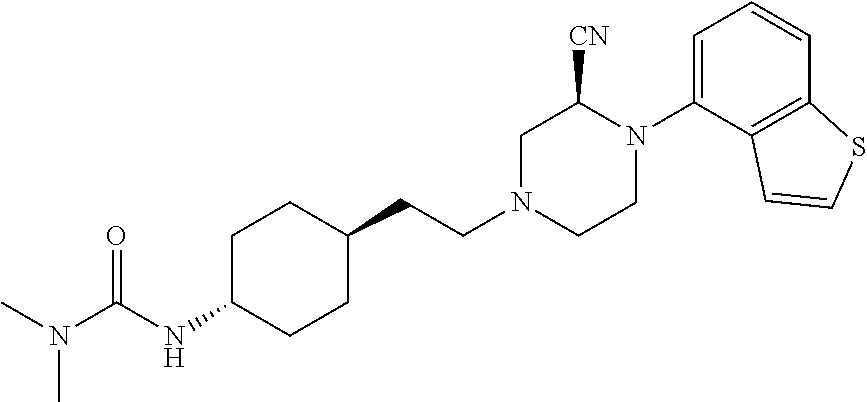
C1C(NC(N(C)C)=O)CCC(CCN2CCN(C3=CC=CC4=C3C=CS4)C([CN])C2)C1
